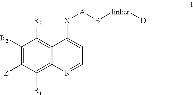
C1([R2])=C([Z])C([R1])=C2C(=C1[R3])C([X][A]B[linker][D])=CC=N2
